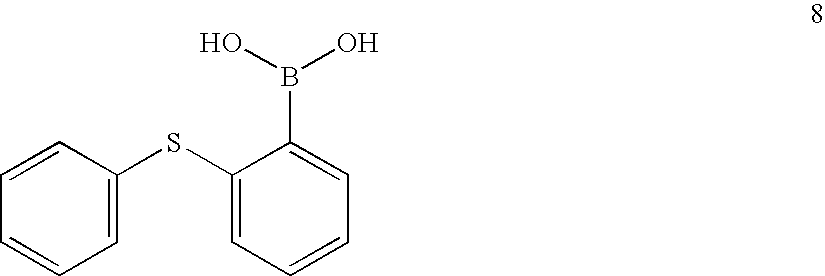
C1=CC(SC2=CC=CC=C2B(O)O)=CC=C1
